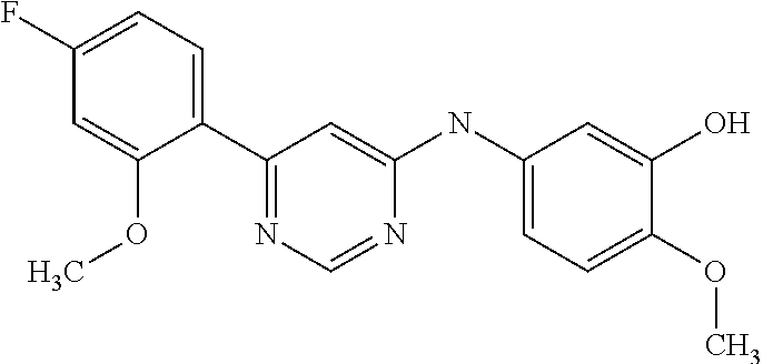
C1(C2=CC=C(F)C=C2OC)=NC=NC(NC2=CC=C(OC)C(O)=C2)=C1
